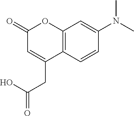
C1=C(CC(=O)O)C2=C(OC1=O)C=C(N(C)C)C=C2
